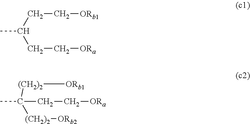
C(CC[ORb1])(CC[ORa])C.C([(CH2)2][ORb1])([(CH2)2][ORb2])(CC[ORa])C
